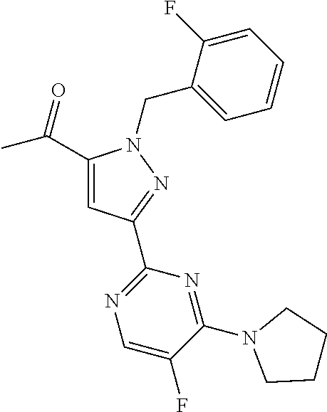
C1(C(C)=O)=CC(C2=NC=C(F)C(N3CCCC3)=N2)=NN1CC1=CC=CC=C1F
